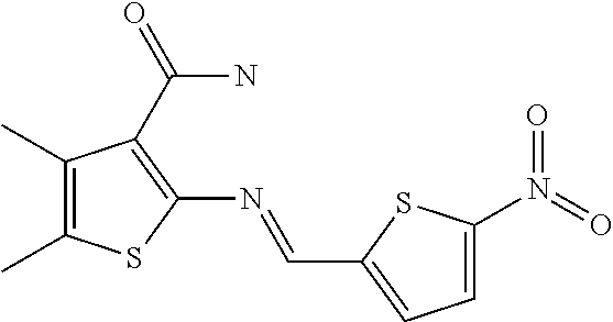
C1(C)=C(C)SC(N=CC2=CC=C(N(=O)=O)S2)=C1C(N)=O
